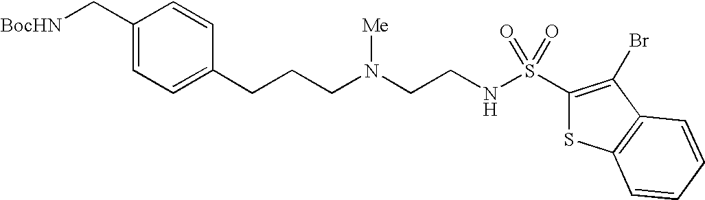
C1(C[BocHN])=CC=C(CCCN(CCNS(C2=C(Br)C3=C(S2)C=CC=C3)(=O)=O)[Me])C=C1
